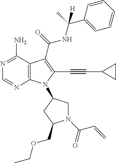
N1=C(N)C2=C(N=C1)N(C1CN(C(C=C)=O)C(COCC)C1)C(C#CC1CC1)=C2C(=O)NC(C)(C1=CC=CC=C1)[H]
